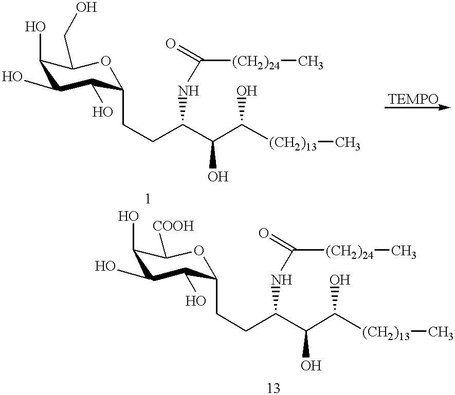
C1(O)C(O)C(O)C(CCC(C(C([(CH2)13]C)O)O)NC(=O)[(CH2)24]C)OC1CO.C1(O)C(O)C(O)C(CCC(C(C([(CH2)13]C)O)O)NC(=O)[(CH2)24]C)OC1[COOH]
